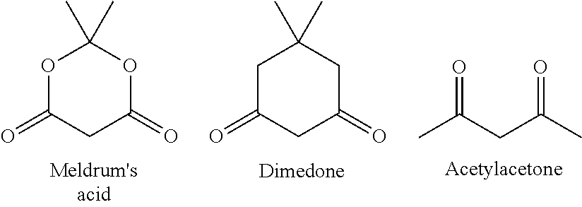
O1C(=O)CC(=O)OC1(C)C.C1C(=O)CC(=O)CC1(C)C.CC(CC(C)=O)=O
